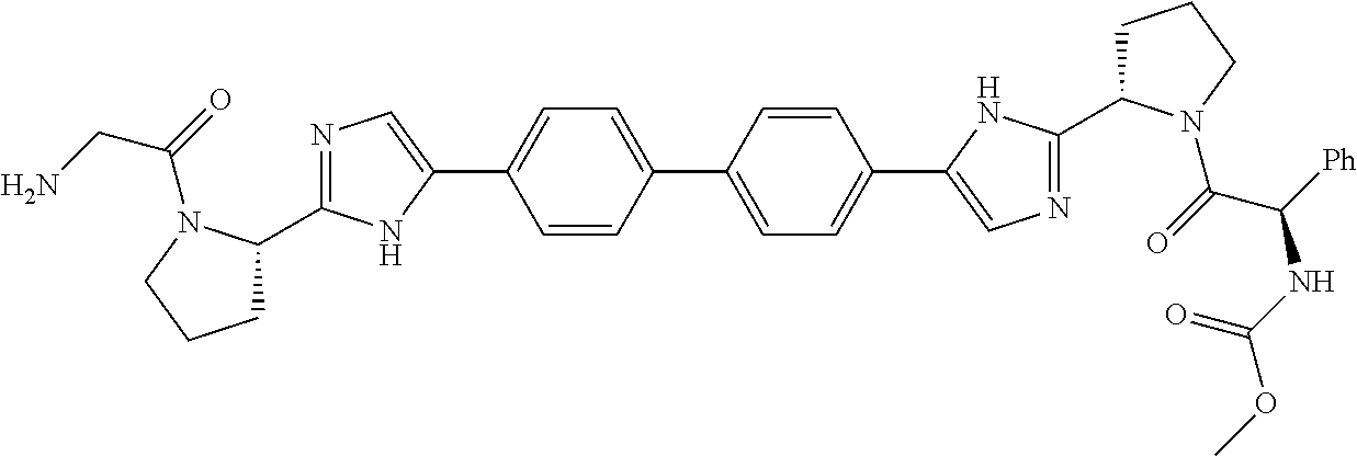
N1=C(C2CCCN2C(CN)=O)NC(C2=CC=C(C3=CC=C(C4=CN=C(C5CCCN5C(C([Ph])NC(OC)=O)=O)N4)C=C3)C=C2)=C1
